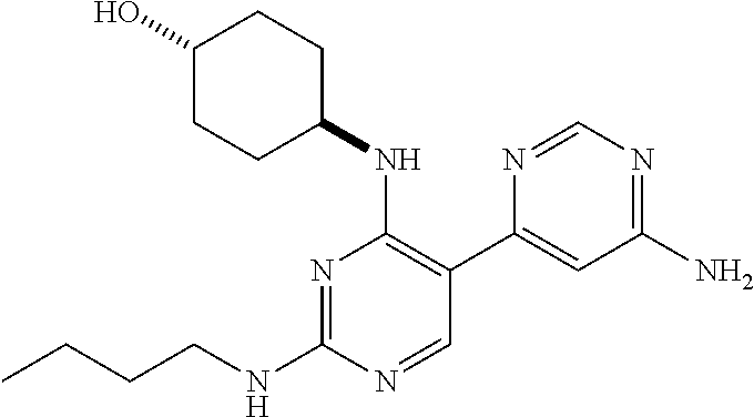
N1=C(NCCCC)N=CC(C2=CC(N)=NC=N2)=C1NC1CCC(O)CC1
